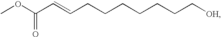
COC(C=CCCCCCCC[OH])=O
